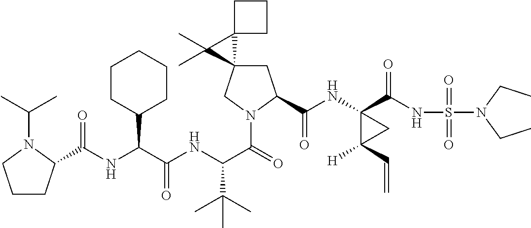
C(NC(C(NC(C(=O)N1CC2(CC1C(=O)NC1(C(=O)NS(=O)(=O)N(CC)CC)C([H])(C=C)C1)C1(C2(C)C)CCC1)C(C)(C)C)=O)C1CCCCC1)(=O)C1CCCN1C(C)C
